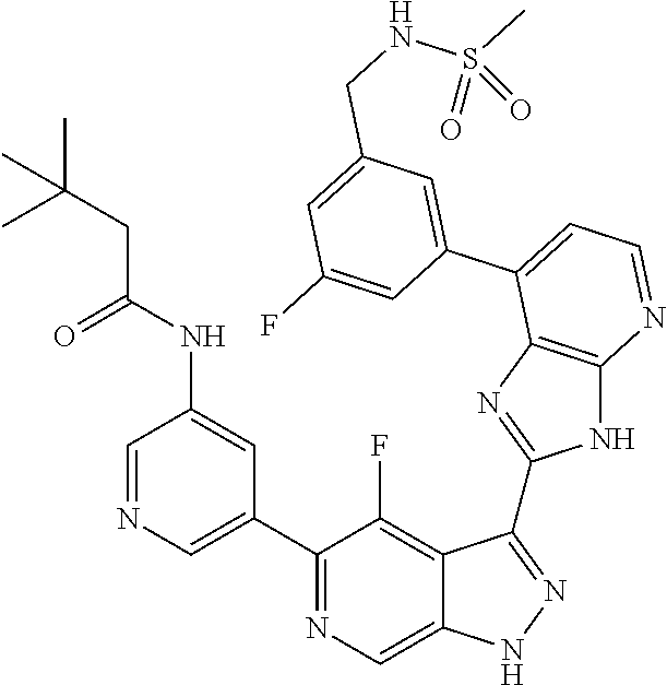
C1=NC=C(C2=NC=C3C(=C2F)C(C2=NC4=C(N2)N=CC=C4C2=CC(CNS(C)(=O)=O)=CC(F)=C2)=NN3)C=C1NC(CC(C)(C)C)=O
